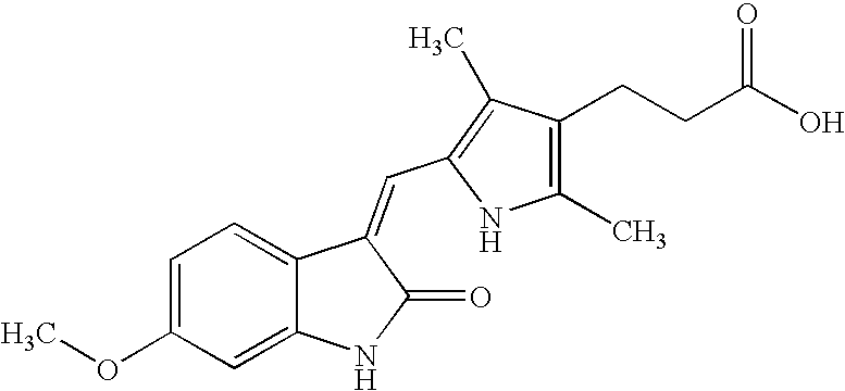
C1=C(OC)C=C2C(=C1)C(=CC1=C(C)C(CCC(O)=O)=C(C)N1)C(=O)N2
